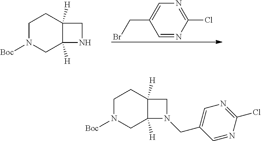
N1=C(Cl)N=CC(CBr)=C1.C1N([Boc])CC2([H])C([H])(C1)CN2.C1N([Boc])CC2([H])C([H])(C1)CN2CC1=CN=C(Cl)N=C1
